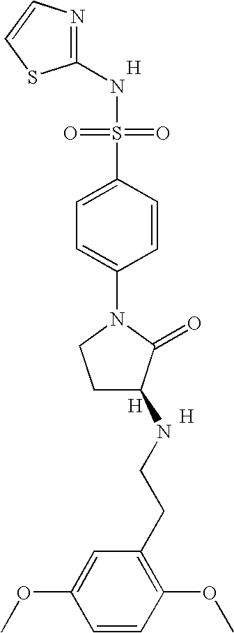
[H].N1=C(NS(=O)(=O)C2=CC=C(N3CCC(NCCC4=C(OC)C=CC(OC)=C4)C3=O)C=C2)SC=C1.[H].[H]
